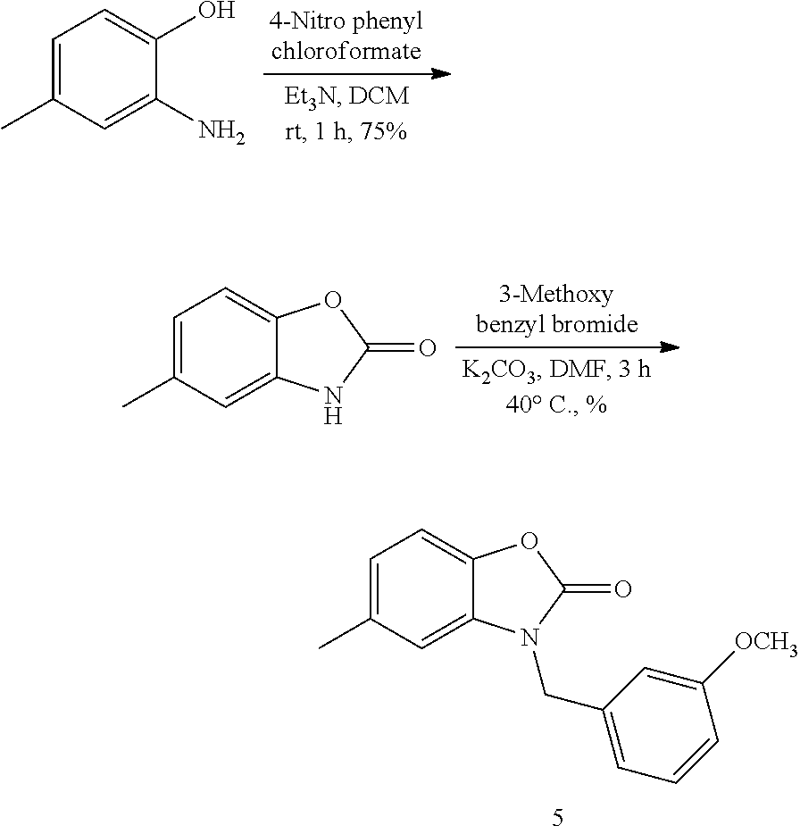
C1=C(C)C=C2C(=C1)OC(=O)N2CC1=CC=CC([OCH3])=C1.C1=C(C)C=C(N)C(O)=C1.C1=C(C)C=C2C(=C1)OC(=O)N2
